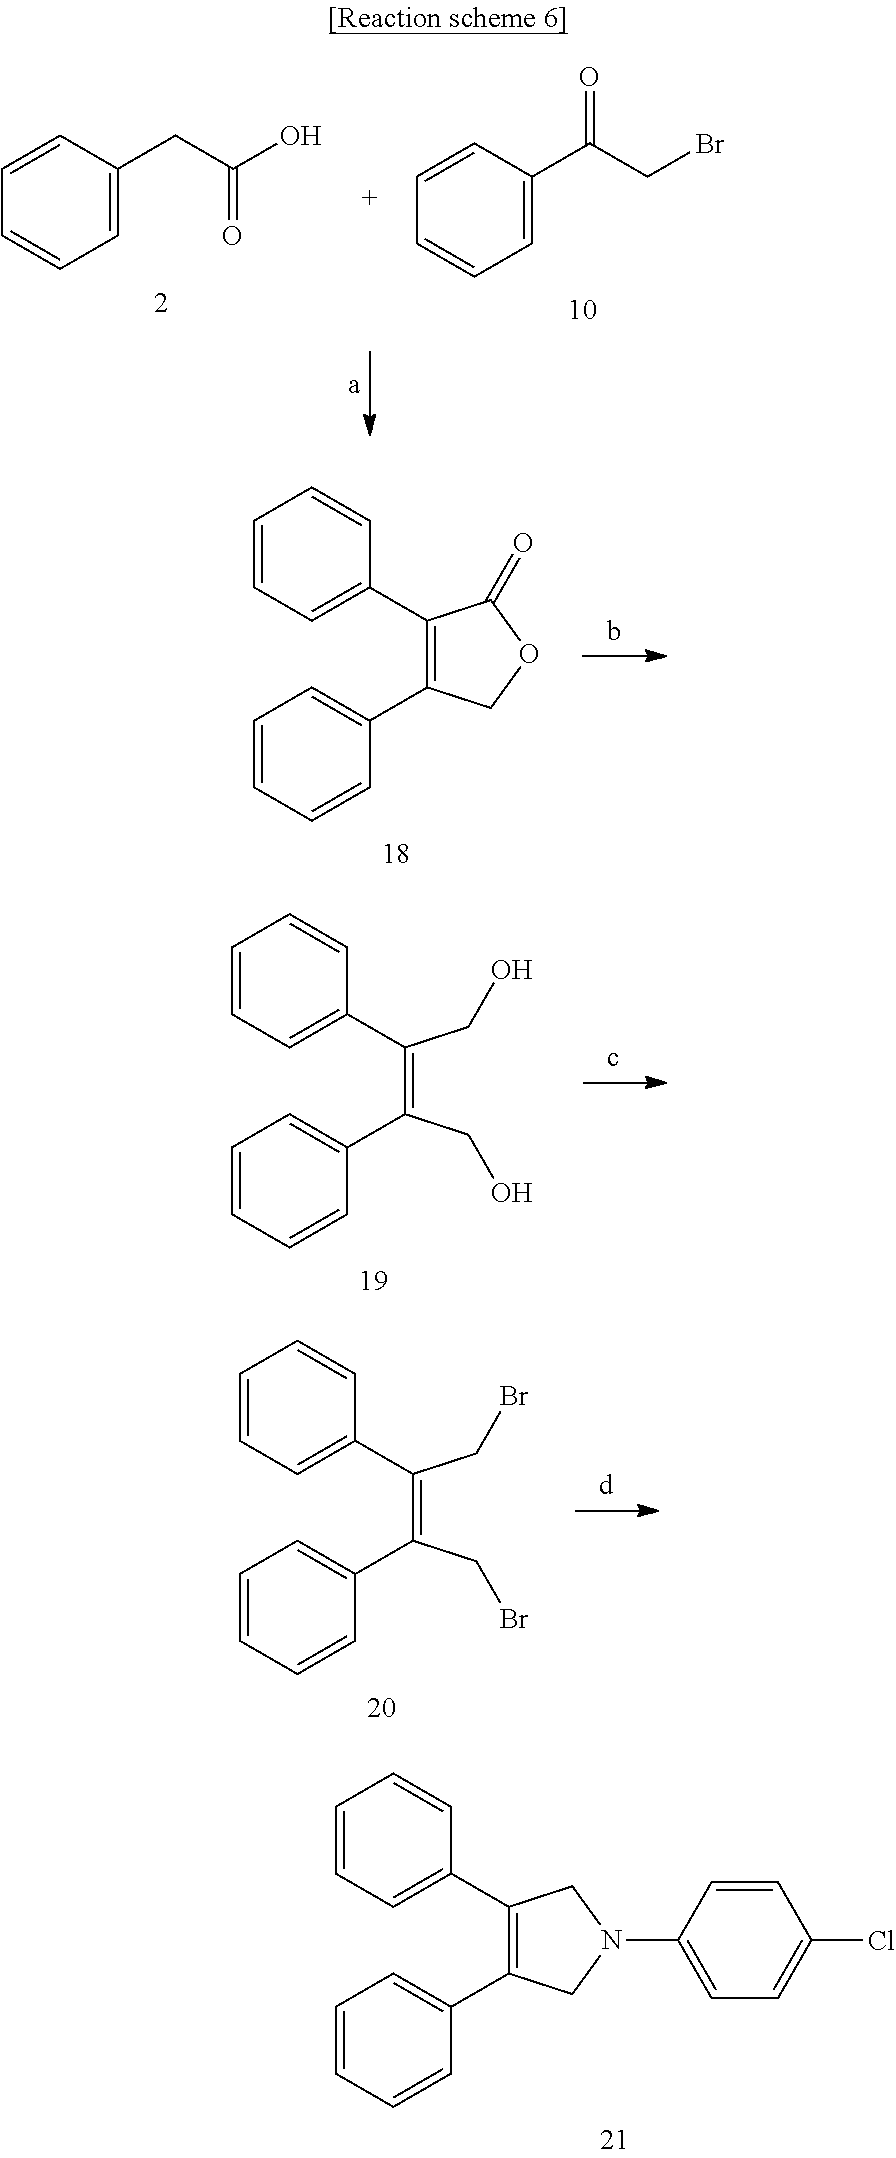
C1=C(CC(O)=O)C=CC=C1.C1=C(C(CBr)=O)C=CC=C1.C1(C2=CC=CC=C2)=C(C2=CC=CC=C2)COC1=O.C(=C(CO)C1=CC=CC=C1)(CO)C1=CC=CC=C1.C(=C(CBr)C1=CC=CC=C1)(CBr)C1=CC=CC=C1.C1(C2=CC=CC=C2)=C(C2=CC=CC=C2)CN(C2=CC=C(Cl)C=C2)C1
